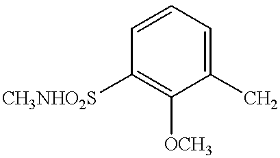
C1=CC([CH3NHO2S])=C([OCH3])C(C)=C1
